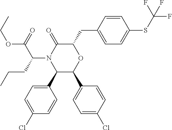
C1(C2=CC=C(Cl)C=C2)C(C2=CC=C(Cl)C=C2)OC(CC2=CC=C(SC(F)(F)F)C=C2)C(=O)N1C(C(=O)OCC)CCC
